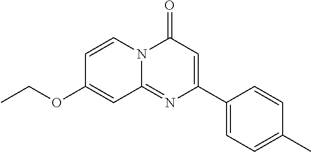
C1(C2=CC(=O)N3C(=N2)C=C(OCC)C=C3)=CC=C(C)C=C1
